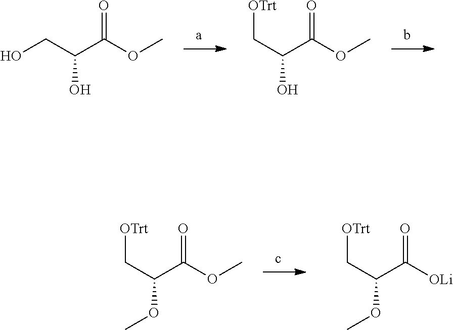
OCC(C(OC)=O)O.C(C(C(OC)=O)O)[OTrt].C(C(C(OC)=O)OC)[OTrt].C(C(C([OLi])=O)OC)[OTrt]
